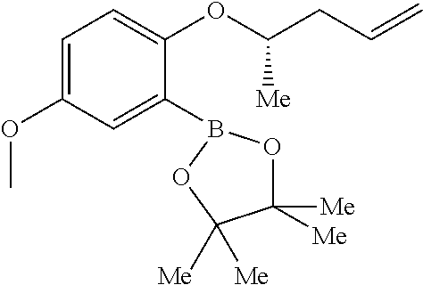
C1=C(OC)C=C(B2OC([Me])([Me])C([Me])([Me])O2)C(OC(CC=C)[Me])=C1
